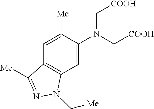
C1=C(N(C[COOH])C[COOH])C([Me])=CC2=C1N(C[Me])N=C2[Me]
